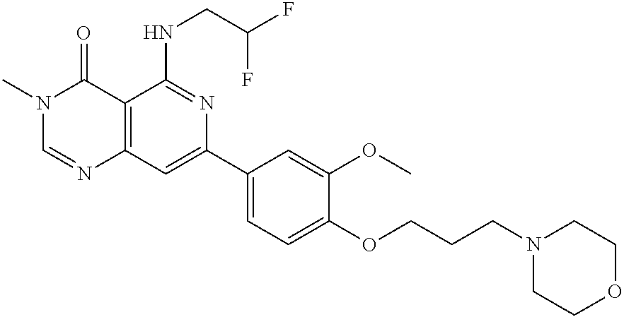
C12=C(C=C(C3=CC=C(OCCCN4CCOCC4)C(OC)=C3)N=C1NCC(F)F)N=CN(C)C2=O
